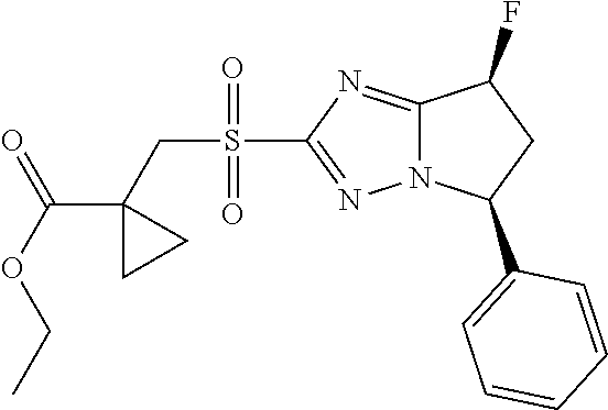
C12=NC(S(=O)(=O)CC3(C(OCC)=O)CC3)=NN1C(C1=CC=CC=C1)CC2F
